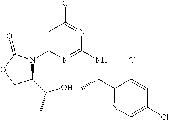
C1=C(N2C(C(C)O)COC2=O)N=C(NC(C2=NC=C(Cl)C=C2Cl)C)N=C1Cl
